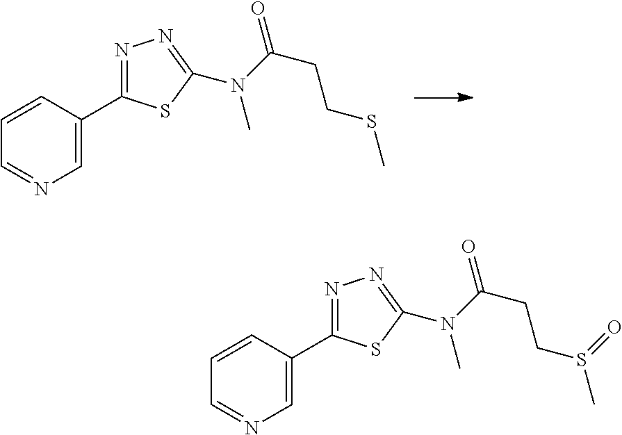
C1=NC=C(C2=NN=C(N(C)C(CCSC)=O)S2)C=C1.C1=NC=C(C2=NN=C(N(C)C(CCS(C)=O)=O)S2)C=C1
